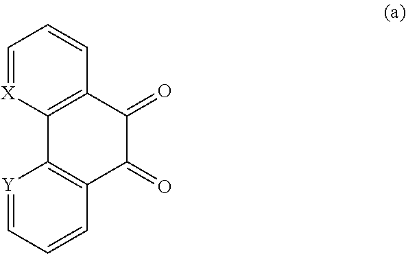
C12=C(C(=O)C(=O)C3=C1[Y]=CC=C3)C=CC=[X]2
